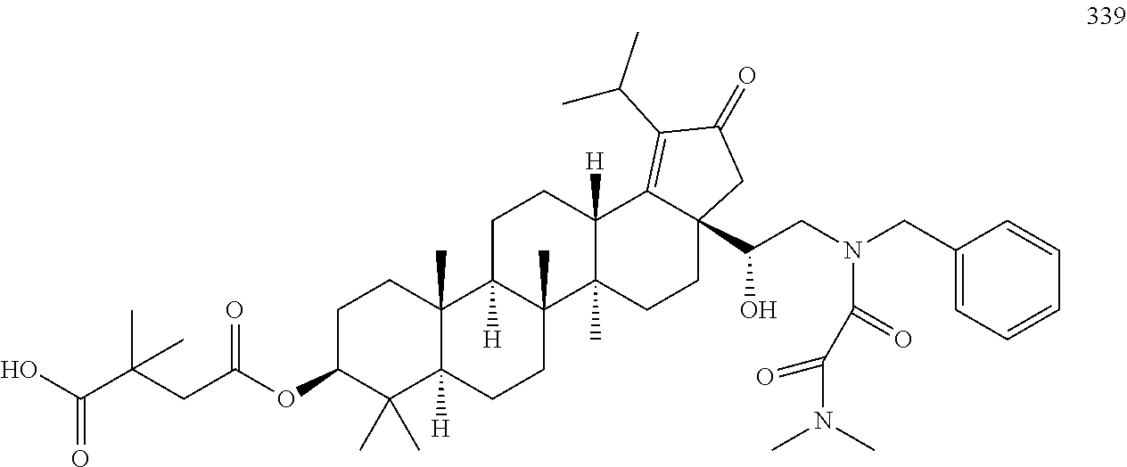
C1C(OC(CC(C(O)=O)(C)C)=O)C(C)(C)C2([H])C(C)(C1)C1([H])C(C)(CC2)C2(C)C([H])(CC1)C1=C(C(C)C)C(=O)CC1(C(CN(CC1=CC=CC=C1)C(=O)C(N(C)C)=O)O)CC2
